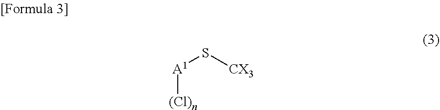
[A1](S[CX3])[(Cl)n]
